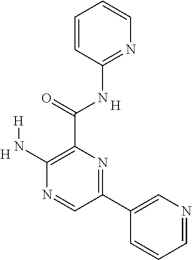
C1(N[H])=C(C(NC2=NC=CC=C2)=O)N=C(C2=CN=CC=C2)C=N1.[H].[H]
